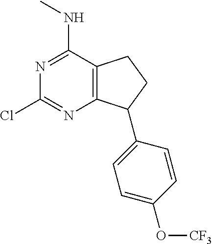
C12=C(C(NC)=NC(Cl)=N1)CCC2C1=CC=C(O[CF3])C=C1
